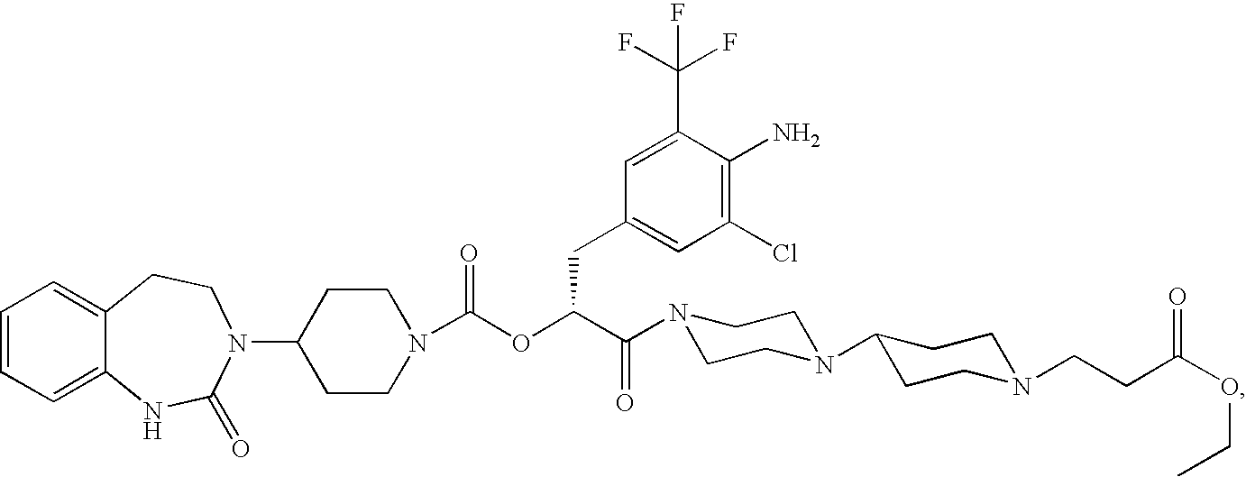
C1=CC=C2C(=C1)CCN(C1CCN(C(OC(C(=O)N3CCN(C4CCN(CCC(OCC)=O)CC4)CC3)CC3=CC(Cl)=C(N)C(C(F)(F)F)=C3)=O)CC1)C(=O)N2
